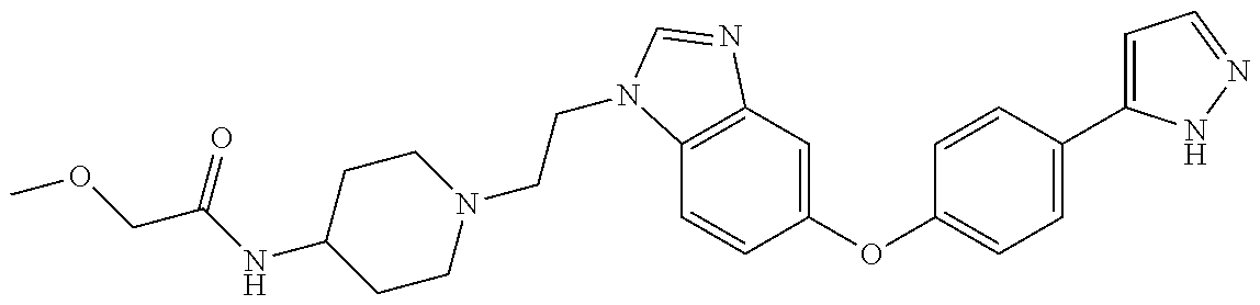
C12=C(C=C(OC3=CC=C(C4=CC=NN4)C=C3)C=C1)N=CN2CCN1CCC(NC(COC)=O)CC1
